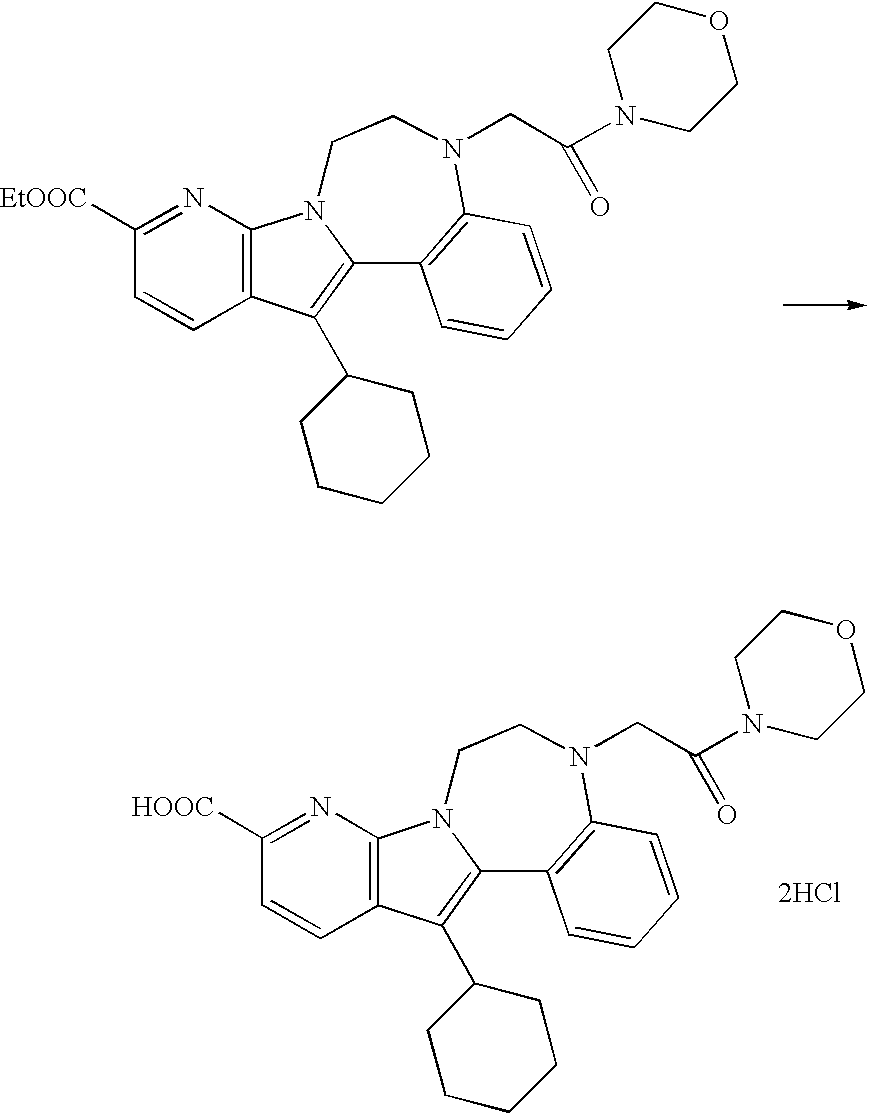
C1=CC2=C(N=C1[EtOOC])N1C(=C2C2CCCCC2)C2=C(N(CC(N3CCOCC3)=O)CC1)C=CC=C2.C1=CC2=C(N=C1[HOOC])N1C(=C2C2CCCCC2)C2=C(N(CC(N3CCOCC3)=O)CC1)C=CC=C2.[2HCl]
